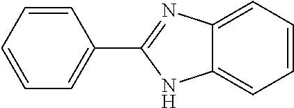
C1=CC=CC=C1C1=NC2=CC=CC=C2N1
